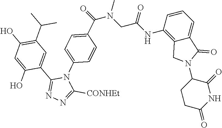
C1(O)=CC(O)=C(C(C)C)C=C1C1=NN=C([CONHEt])N1C1=CC=C(C(=O)N(CC(NC2=C3C(=CC=C2)C(=O)N(C2CCC(=O)NC2=O)C3)=O)C)C=C1
